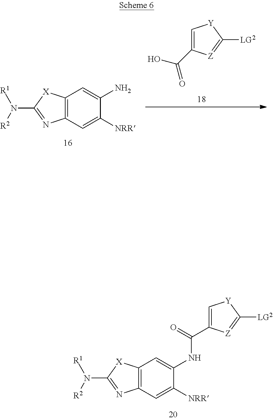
C12=C([X]C(N([R2])[R1])=N1)C=C(N)C([NRR])=C2.C1(C(O)=O)=C[Y]C([LG2])=[Z]1.C12=C([X]C(N([R2])[R1])=N1)C=C(NC(C1=C[Y]C([LG2])=[Z]1)=O)C([NRR])=C2
